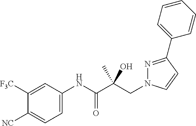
C1([F3C])=CC(NC(C(CN2N=C(C3=CC=CC=C3)C=C2)(C)O)=O)=CC=C1[NC]
